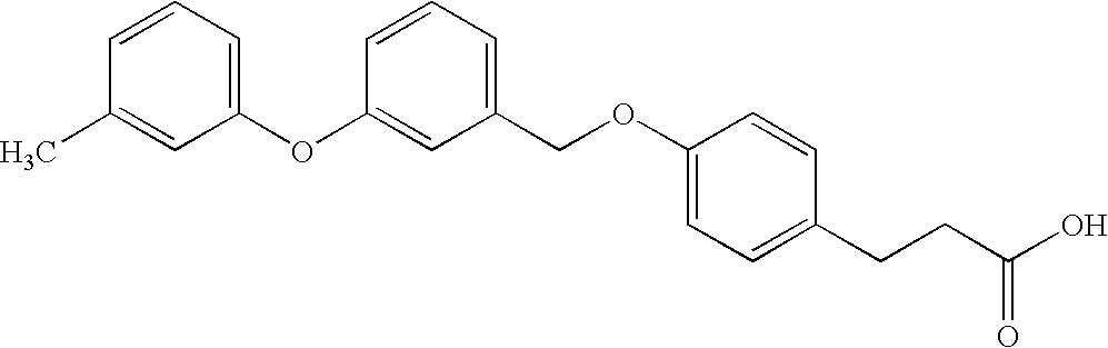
C1=CC=C(OC2=CC(COC3=CC=C(CCC(O)=O)C=C3)=CC=C2)C=C1C
